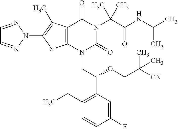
C1=NN(C2=C(C)C3=C(S2)N(CC(C2=C(CC)C=CC(F)=C2)OCC([CN])(C)C)C(=O)N(C(C(=O)NC(C)C)(C)C)C3=O)N=C1
